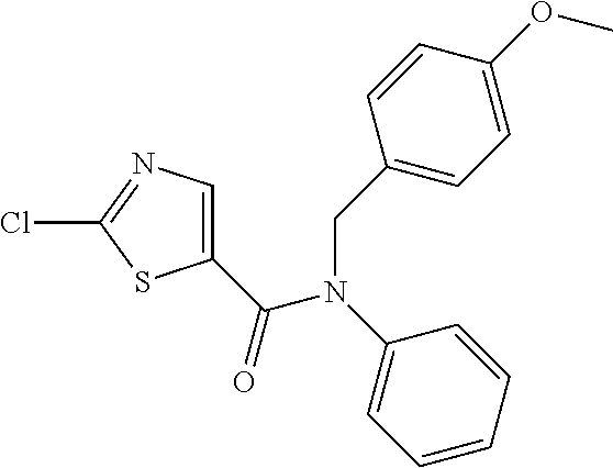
C1(C(N(C2=CC=CC=C2)CC2=CC=C(OC)C=C2)=O)=CN=C(Cl)S1
